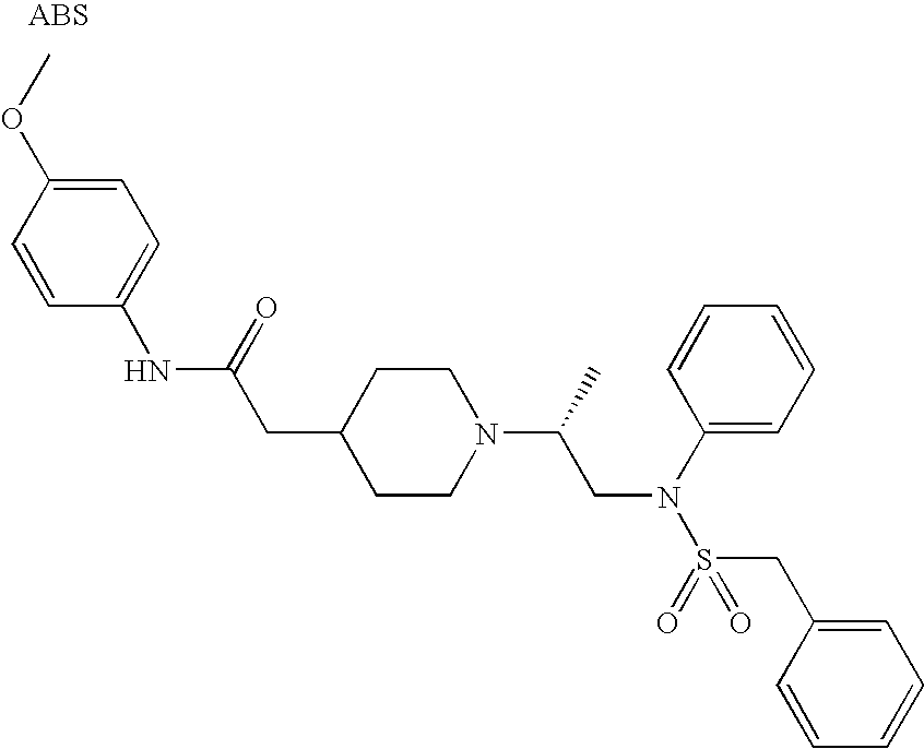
C1(OC)=CC=C(NC(CC2CCN(C(C)CN(C3=CC=CC=C3)S(=O)(=O)CC3=CC=CC=C3)CC2)=O)C=C1
